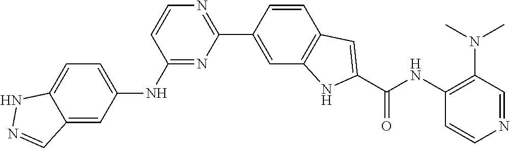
C1=CC(C2=NC=CC(NC3=CC=C4C(=C3)C=NN4)=N2)=CC2=C1C=C(C(NC1=C(N(C)C)C=NC=C1)=O)N2
